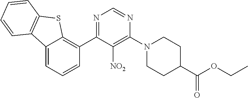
C12=CC=CC(C3=NC=NC(N4CCC(C(OCC)=O)CC4)=C3[NO2])=C1SC1=C2C=CC=C1
